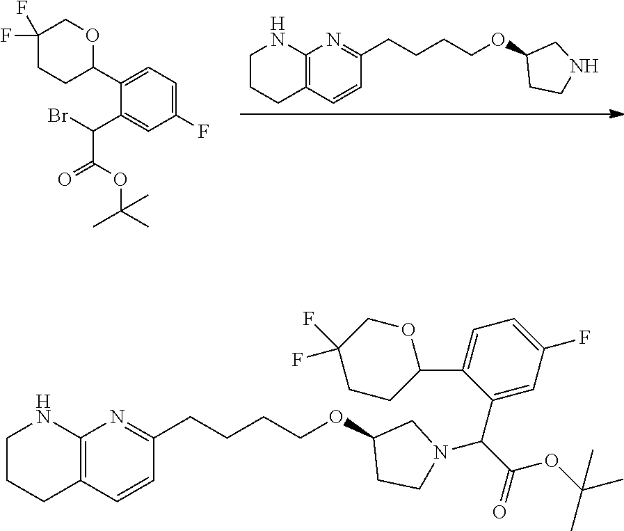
C12=C(C=CC(CCCCOC3CCNC3)=N1)CCCN2.C1(C(Br)C(OC(C)(C)C)=O)=CC(F)=CC=C1C1OCC(F)(F)CC1.C12=C(C=CC(CCCCOC3CCN(C(C(=O)OC(C)(C)C)C4=CC(F)=CC=C4C4OCC(F)(F)CC4)C3)=N1)CCCN2
